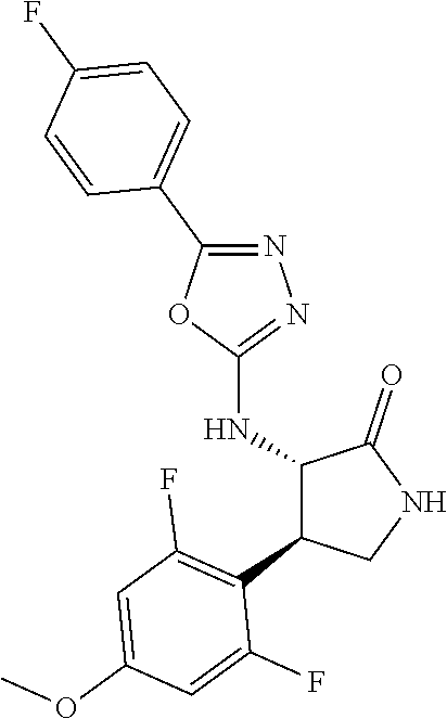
C1(NC2C(C3=C(F)C=C(OC)C=C3F)CNC2=O)=NN=C(C2=CC=C(F)C=C2)O1
